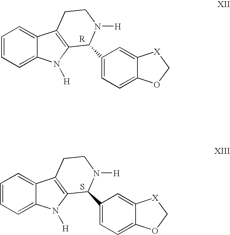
C1=CC=C2C(=C1)C1=C(N2[H])C(C2=CC=C3C(=C2)[X]CO3)N([H])CC1.[R].C1=CC=C2C(=C1)C1=C(N2[H])C(C2=CC=C3C(=C2)[X]CO3)N([H])CC1.S
